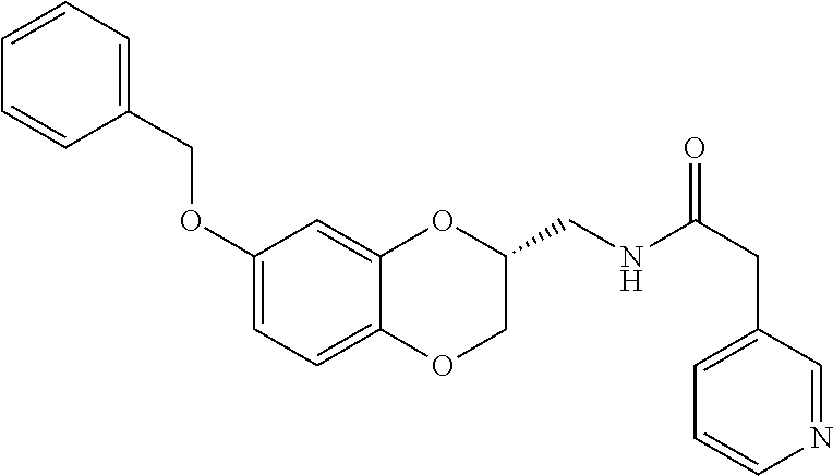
C1(OCC2=CC=CC=C2)=CC=C2C(=C1)OC(CNC(CC1=CC=CN=C1)=O)CO2
